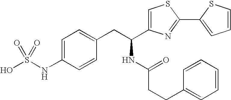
C1=C(NS(O)(=O)=O)C=CC(CC(NC(CCC2=CC=CC=C2)=O)C2=CSC(C3=CC=CS3)=N2)=C1
